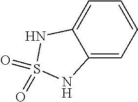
C12=CC=CC=C1NS(=O)(=O)N2
